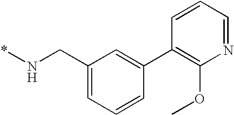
C1(CN*)=CC=CC(C2=C(OC)N=CC=C2)=C1
